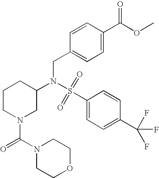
S(=O)(N(CC1=CC=C(C(OC)=O)C=C1)C1CN(C(=O)N2CCOCC2)CCC1)(C1=CC=C(C(F)(F)F)C=C1)=O
